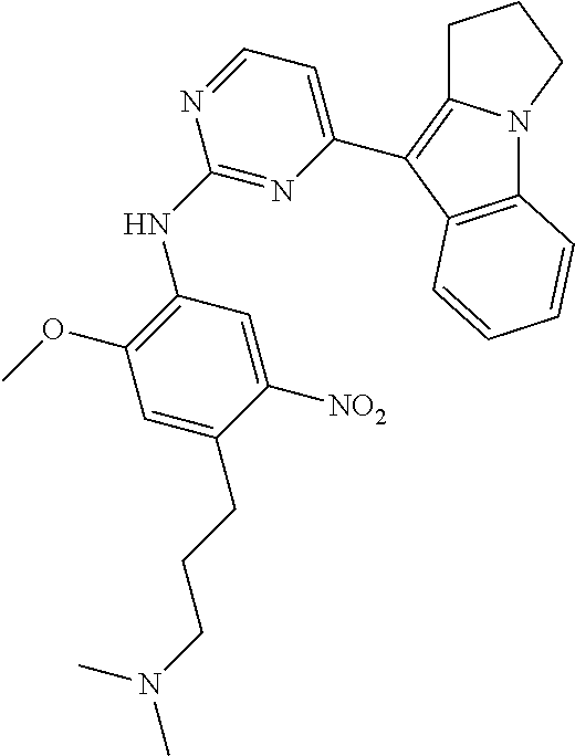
C1=C(CCCN(C)C)C([NO2])=CC(NC2=NC(C3=C4CCCN4C4=C3C=CC=C4)=CC=N2)=C1OC
